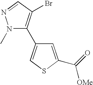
C1=C(C(=O)[OMe])SC=C1C1=C(Br)C=NN1C
